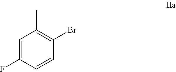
C1=C(F)C=CC(Br)=C1C
